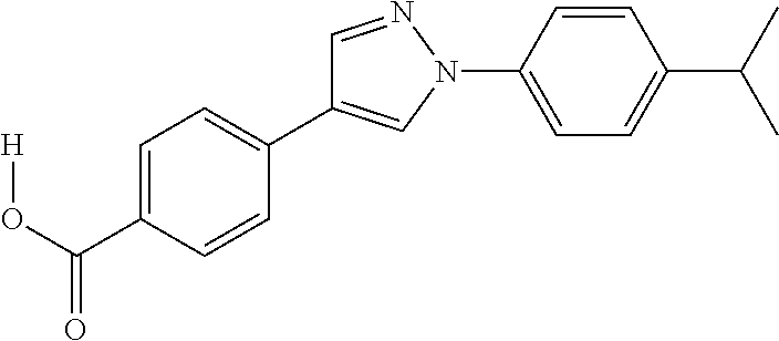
C1(C2=CN(C3=CC=C(C(C)C)C=C3)N=C2)=CC=C(C(O[H])=O)C=C1
